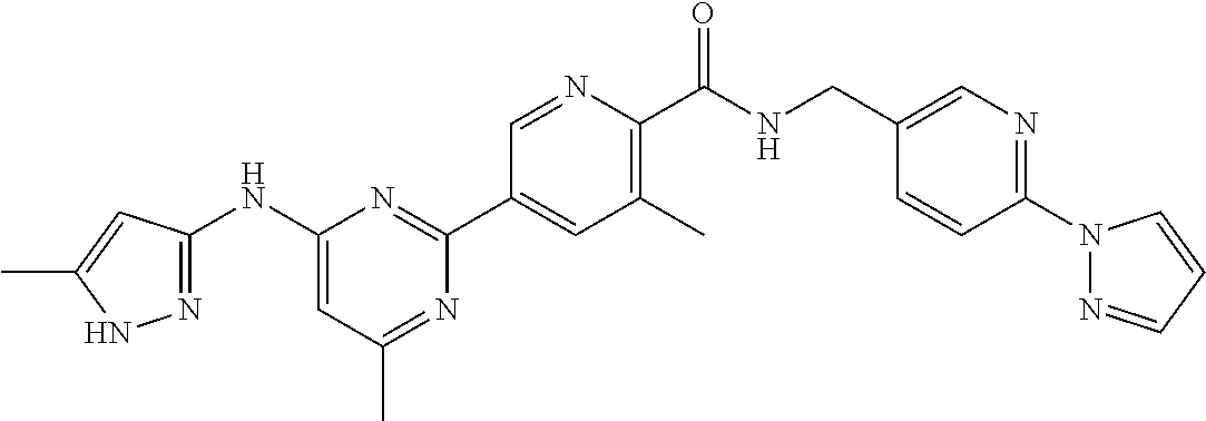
N1=C(C)C=C(NC2=NNC(C)=C2)N=C1C1=CC(C)=C(C(NCC2=CN=C(N3N=CC=C3)C=C2)=O)N=C1
